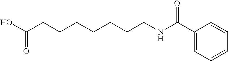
C1(C(NCCCCCCCC(O)=O)=O)=CC=CC=C1
